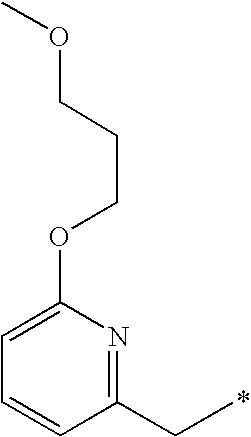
C1(CC)=NC(OCCCOC)=CC=C1
